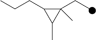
C1(CC)(C)C(CCC)C1C
